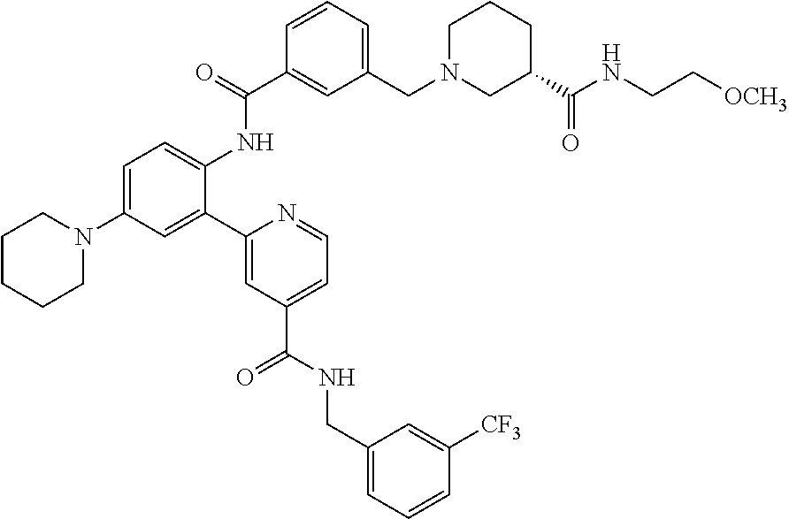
N1(CC2=CC=CC(C(=O)NC3=CC=C(N4CCCCC4)C=C3C3=CC(C(NCC4=CC=CC([CF3])=C4)=O)=CC=N3)=C2)CC(C(NCC[OCH3])=O)CCC1
